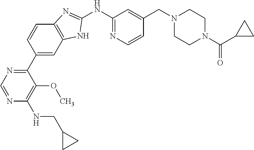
C1(C2=NC=NC(NCC3CC3)=C2OC)=CC2=C(C=C1)N=C(NC1=NC=CC(CN3CCN(C(C4CC4)=O)CC3)=C1)N2
